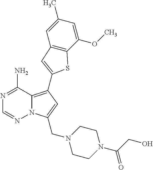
N12C(=C(C3=CC4=C(C(OC)=CC(C)=C4)S3)C=C1CN1CCN(C(=O)CO)CC1)C(N)=NC=N2
